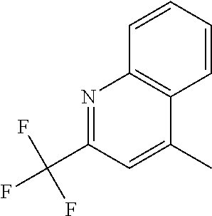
N1=C(C(F)(F)F)C=C(C)C2=C1C=CC=C2
